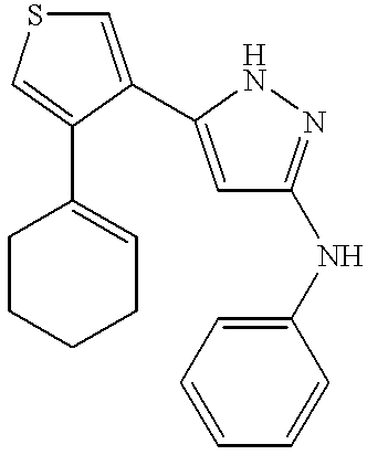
C1=C(C2=CC(NC3=CC=CC=C3)=NN2)C(C2=CCCCC2)=CS1
